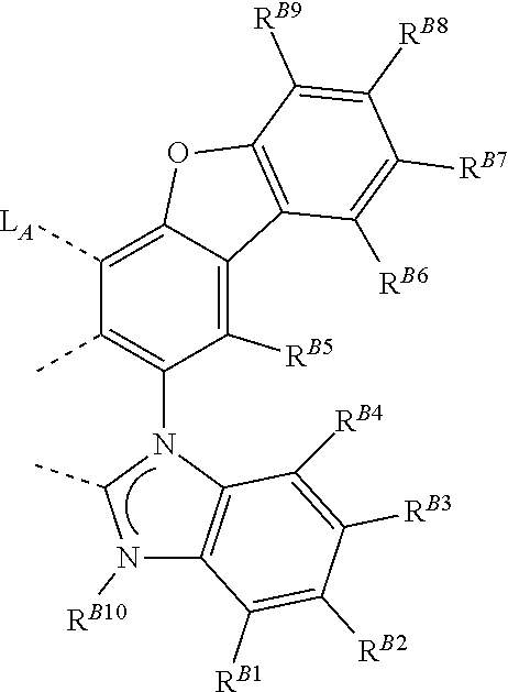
[RB10]N1C(C)N(C2=C(C)C([LA])=C3C(=C2[RB5])C2=C(O3)C([RB9])=C([RB8])C([RB7])=C2[RB6])C2=C1C([RB1])=C([RB2])C([RB3])=C2[RB4]
